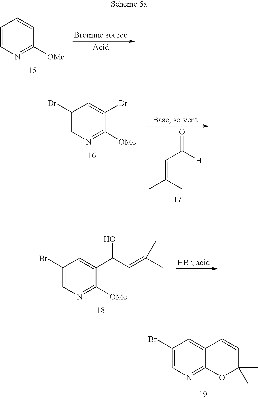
C1(Br)=CN=C([OMe])C(Br)=C1.C(C=C(C)C)([H])=O.C1(Br)=CN=C([OMe])C(C(C=C(C)C)O)=C1.C1(Br)=CN=C2C(=C1)C=CC(C)(C)O2.C1=CN=C([OMe])C=C1
